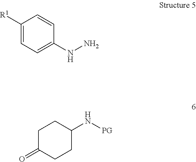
C1([R1])=CC=C(NN)C=C1.C1C(=O)CCC(N[PG])C1
